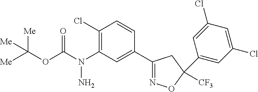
C(OC(N(C1=C(Cl)C=CC(C2=NOC([CF3])(C3=CC(Cl)=CC(Cl)=C3)C2)=C1)N)=O)([Me])([Me])[Me]
